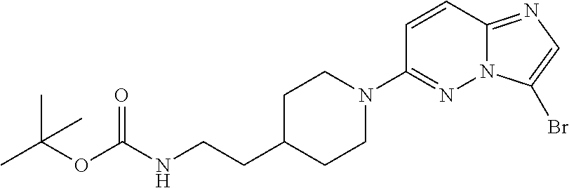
C1=CC2=NC=C(Br)N2N=C1N1CCC(CCNC(OC(C)(C)C)=O)CC1
